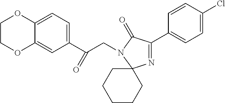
C12=CC=C(C(CN3C(=O)C(C4=CC=C(Cl)C=C4)=NC34CCCCC4)=O)C=C1OCCO2
